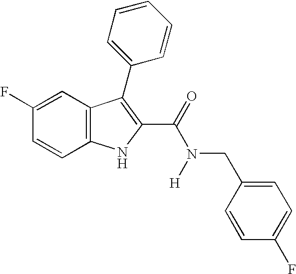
C12=C(C=CC(F)=C1)NC(C(=O)N([H])CC1=CC=C(F)C=C1)=C2C1=CC=CC=C1
